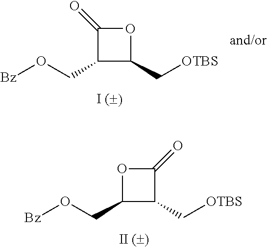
C1(CO[Bz])C(C[OTBS])C(=O)O1.C1(CO[Bz])C(C[OTBS])OC1=O
